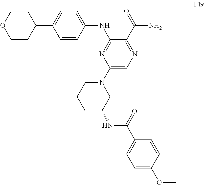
N(C1=NC(N2CCCC(NC(C3=CC=C(OC)C=C3)=O)C2)=CN=C1C(=O)N)C1=CC=C(C2CCOCC2)C=C1
